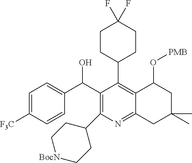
C1(C(C2=CC=C([F3C])C=C2)O)=C(C2CC[BocN]CC2)N=C2C(=C1C1CCC(F)(F)CC1)C(O[PMB])CC(C)(C)C2
